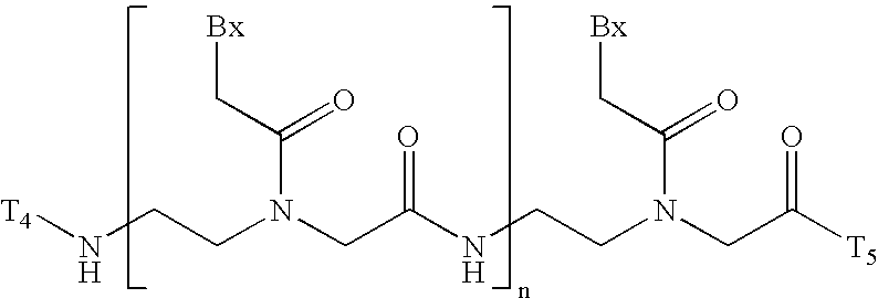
[T4]NCCN(CC(NCCN(CC([T5])=O)C(C[Bx])=O)=O)C(C[Bx])=O
